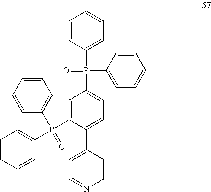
C1=C(P(C2=CC=CC=C2)(C2=CC=CC=C2)=O)C(C2=CC=NC=C2)=CC=C1P(C1=CC=CC=C1)(C1=CC=CC=C1)=O
